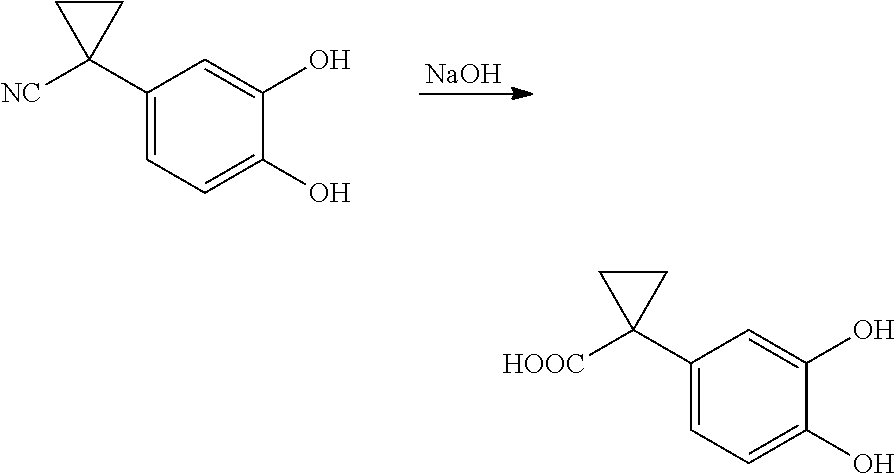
C1(C2([HOOC])CC2)=CC=C(O)C(O)=C1.C1(C2([NC])CC2)=CC=C(O)C(O)=C1.[NaOH]
